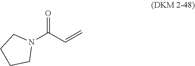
O=C(C=C)N1CCCC1
